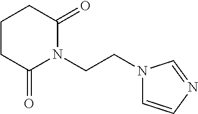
N1(CCN2C(=O)CCCC2=O)C=CN=C1
